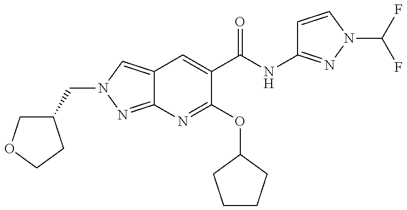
C(N1C=C2C(=N1)N=C(OC1CCCC1)C(C(=O)NC1=NN(C(F)F)C=C1)=C2)C1COCC1
